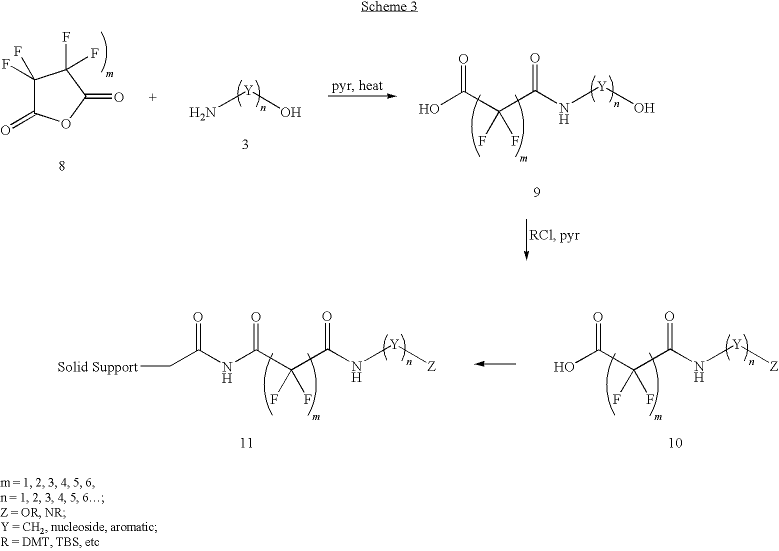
C1(F)(F)C(=O)OC(=O)C1(F)F.N[Y]O.N([Y]O)C(C(C(O)=O)(F)F)=O.N([Y][Z])C(C(C(O)=O)(F)F)=O.N([Y][Z])C(C(C(NC(C[Solid Support])=O)=O)(F)F)=O
